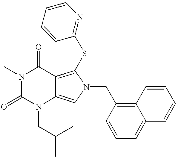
N1(C)C(=O)N(CC(C)C)C2=CN(CC3=C4C(=CC=C3)C=CC=C4)C(SC3=NC=CC=C3)=C2C1=O
